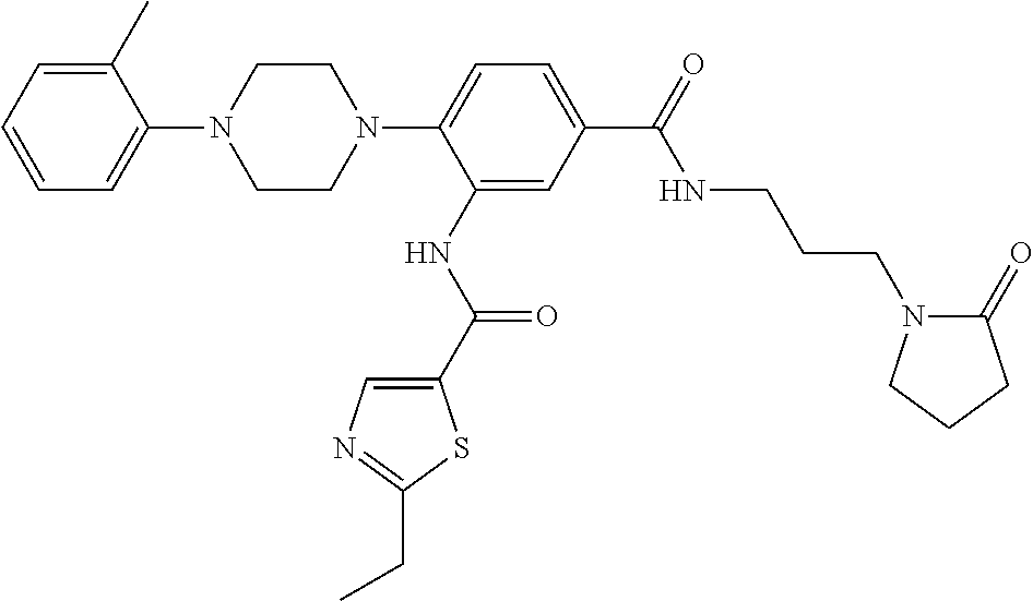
C1CN(C2=CC=C(C(=O)NCCCN3C(=O)CCC3)C=C2NC(C2=CN=C(CC)S2)=O)CCN1C1=CC=CC=C1C
